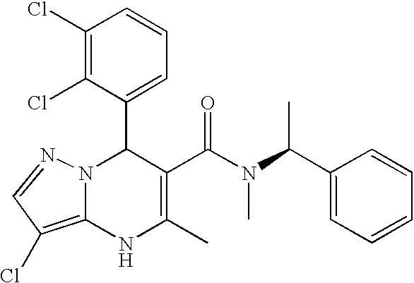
C1(Cl)=C(Cl)C(C2N3C(=C(Cl)C=N3)NC(C)=C2C(=O)N(C)C(C2=CC=CC=C2)C)=CC=C1
